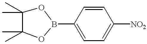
O1C(C)(C)C(C)(C)OB1C1=CC=C([NO2])C=C1
